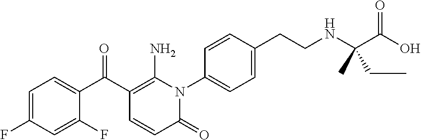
C1=C(F)C=C(F)C(C(C2=C(N)N(C3=CC=C(CCNC(C(O)=O)(C)CC)C=C3)C(=O)C=C2)=O)=C1
